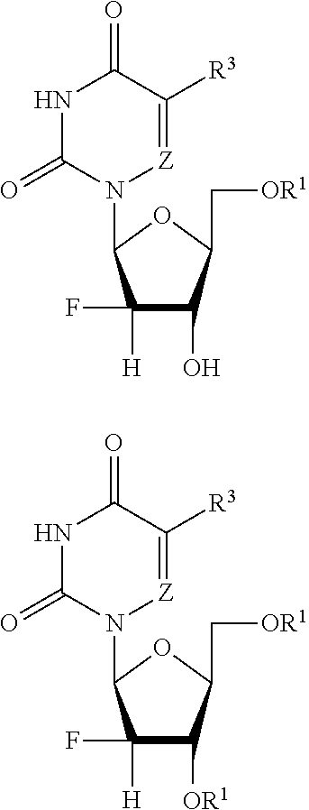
N1C(=O)N(C2C([H])(F)C(O)C(C[OR1])O2)[Z]=C([R3])C1=O.N1C(=O)N(C2C([H])(F)C([OR1])C(C[OR1])O2)[Z]=C([R3])C1=O
